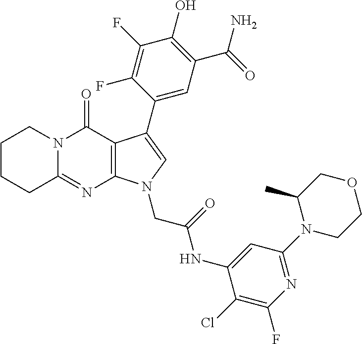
C12=NC3=C(C(=O)N1CCCC2)C(C1=CC(C(N)=O)=C(O)C(F)=C1F)=CN3CC(NC1=CC(N2CCOCC2C)=NC(F)=C1Cl)=O
